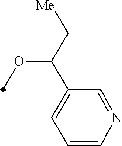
C1=CN=CC(C(C[Me])OC)=C1
